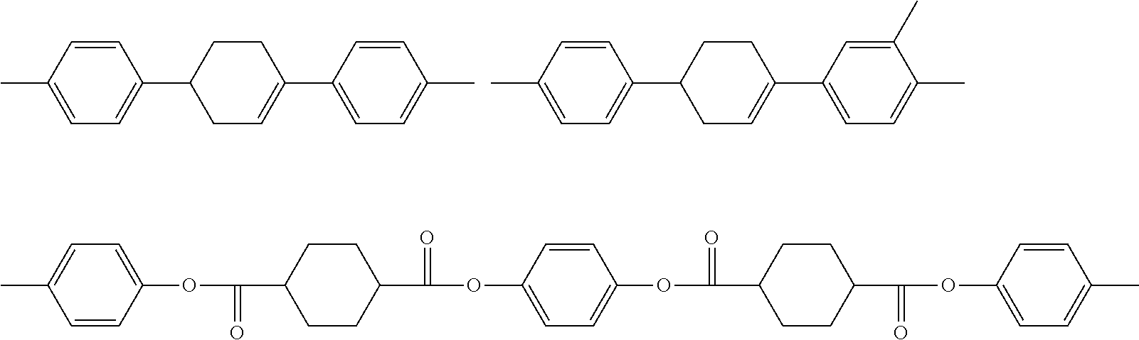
CC1=CC=C(C2CC=C(C3=CC=C(C)C=C3)CC2)C=C1.CC1=CC=C(C2CC=C(C3=CC=C(C)C(C)=C3)CC2)C=C1.CC1=CC=C(OC(C2CCC(C(=O)OC3=CC=C(OC(=O)C4CCC(C(=O)OC5=CC=C(C)C=C5)CC4)C=C3)CC2)=O)C=C1
